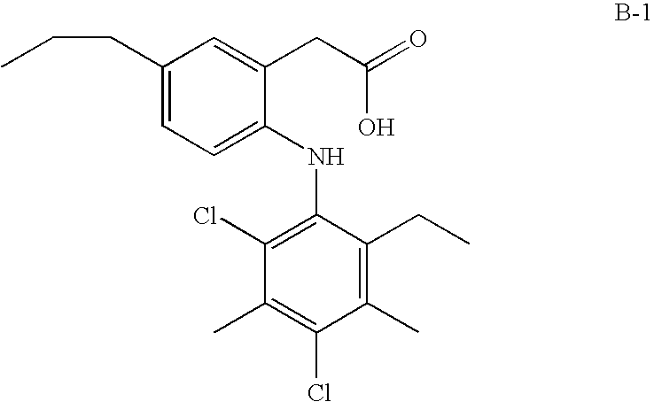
C1(CCC)=CC=C(NC2=C(Cl)C(C)=C(Cl)C(C)=C2CC)C(CC(O)=O)=C1
